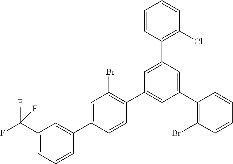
C1=C(C2=CC(C(F)(F)F)=CC=C2)C=CC(C2=CC(C3=C(Br)C=CC=C3)=CC(C3=C(Cl)C=CC=C3)=C2)=C1Br
